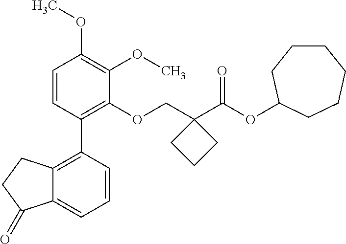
C1=CC(C2=C3C(=CC=C2)C(=O)CC3)=C(OCC2(C(OC3CCCCCC3)=O)CCC2)C(OC)=C1OC
